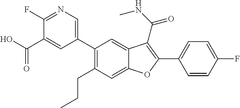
C1(C2=CN=C(F)C(C(O)=O)=C2)=C(CCC)C=C2C(=C1)C(C(=O)NC)=C(C1=CC=C(F)C=C1)O2
